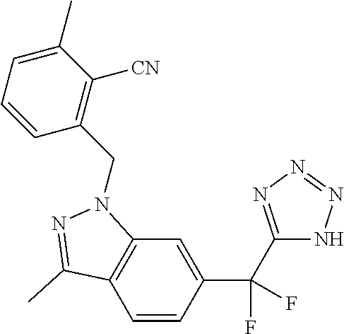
C12=C(C=CC(C(C3=NN=NN3)(F)F)=C1)C(C)=NN2CC1=C([CN])C(C)=CC=C1
